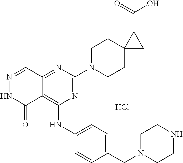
N1=C(N2CCC3(CC2)CC3C(=O)O)N=C2C(=C1NC1=CC=C(CN3CCNCC3)C=C1)C(=O)NN=C2.Cl
